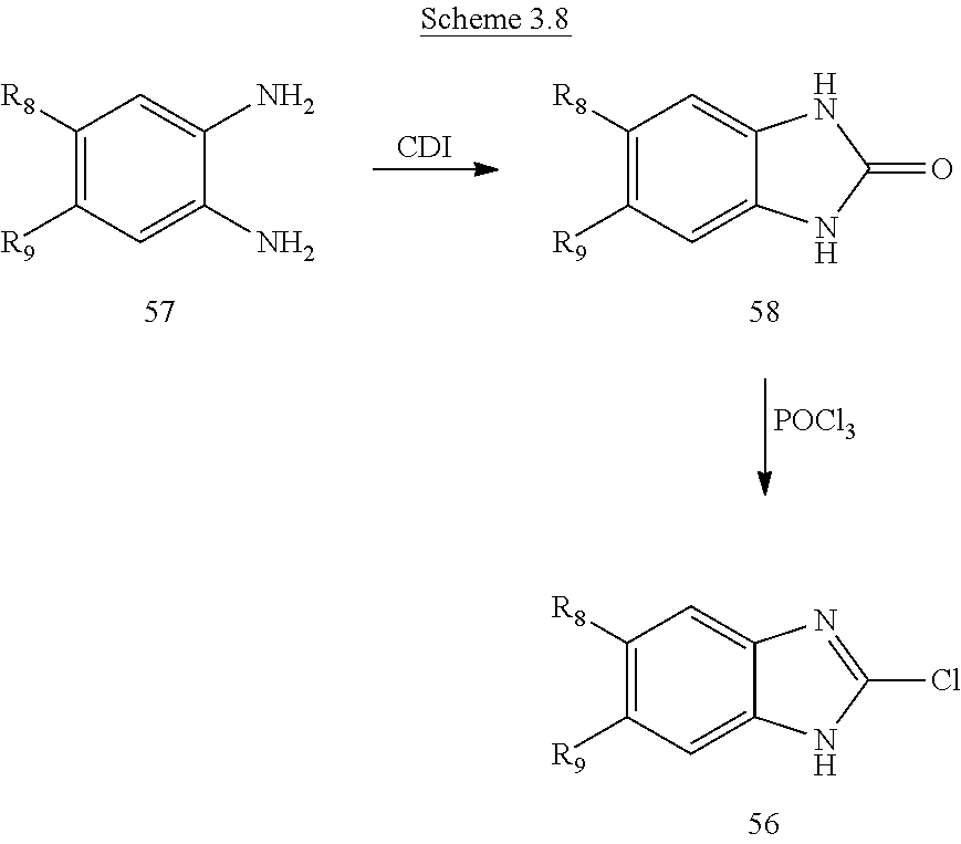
C1([R8])=C([R9])C=C(N)C(N)=C1.[CDI].C1([R8])=C([R9])C=C2C(=C1)NC(=O)N2.[POCl3].C1([R8])=C([R9])C=C2C(=C1)N=C(Cl)N2
